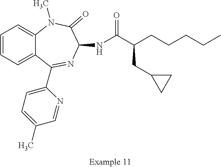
C1(NC(C(CCCCC)CC2CC2)=O)C(=O)N(C)C2=CC=CC=C2C(C2=CC=C(C)C=N2)=N1
